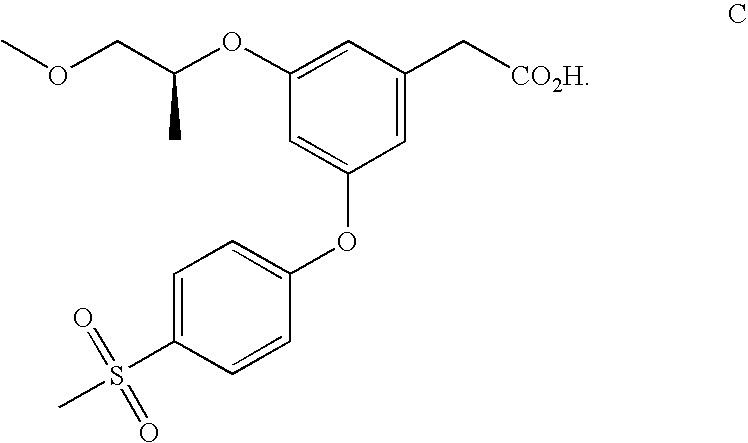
C1=C(C[CO2H])C=C(OC(COC)C)C=C1OC1=CC=C(S(C)(=O)=O)C=C1
